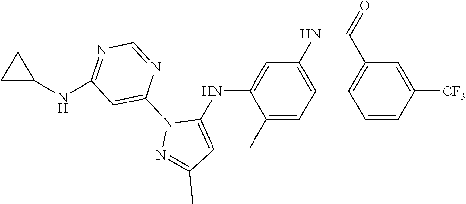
C1(C)=CC=C(NC(=O)C2=CC=CC([CF3])=C2)C=C1NC1=CC(C)=NN1C1=CC(NC2CC2)=NC=N1
